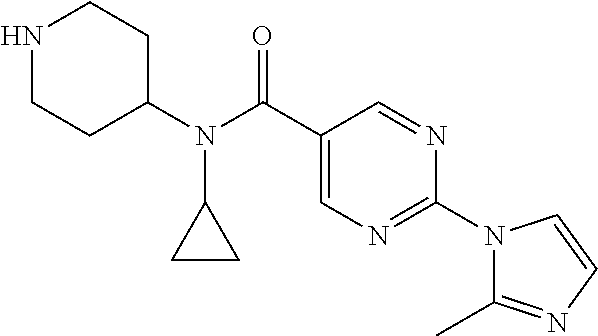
N1CCC(N(C(=O)C2=CN=C(N3C(C)=NC=C3)N=C2)C2CC2)CC1
